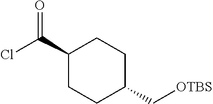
C1(C(=O)Cl)CCC(C[OTBS])CC1
